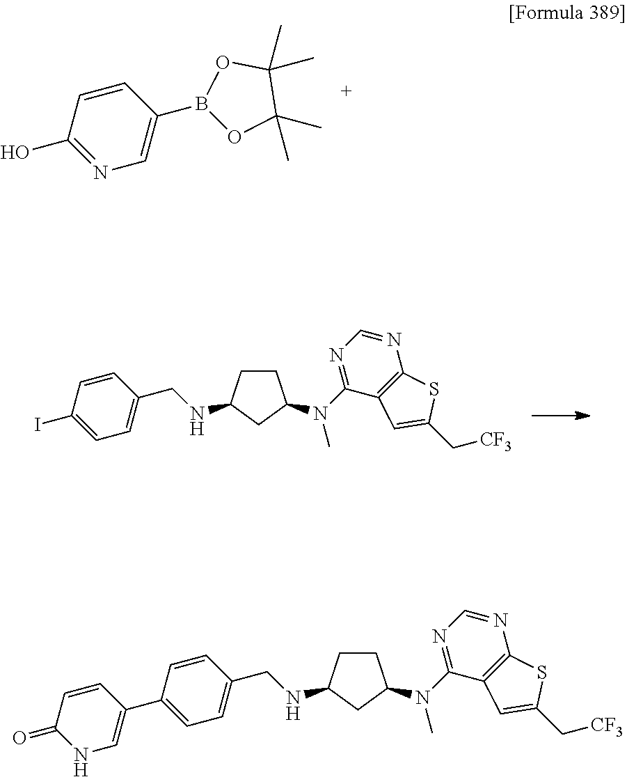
N1=C(O)C=CC(B2OC(C)(C)C(C)(C)O2)=C1.C1=C(I)C=CC(CNC2CCC(N(C3=NC=NC4=C3C=C(C[CF3])S4)C)C2)=C1.C1=C(C2=CNC(=O)C=C2)C=CC(CNC2CCC(N(C3=NC=NC4=C3C=C(C[CF3])S4)C)C2)=C1
